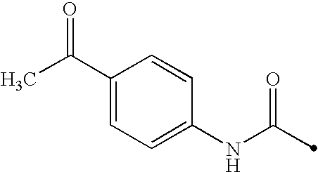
C1(NC(=O)C)=CC=C(C(C)=O)C=C1
